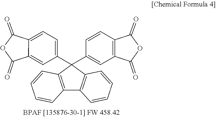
C1=CC2=C(C=C1C1(C3=CC=C4C(=C3)C(=O)OC4=O)C3=C(C4=C1C=CC=C4)C=CC=C3)C(=O)OC2=O
